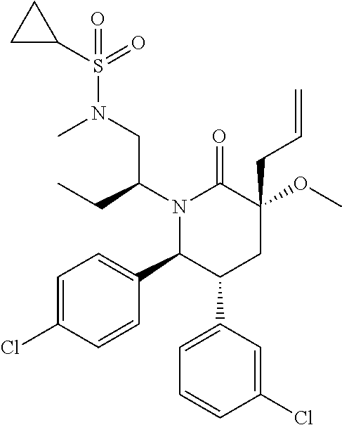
N1(C(CC)CN(S(C2CC2)(=O)=O)C)C(C2=CC=C(Cl)C=C2)C(C2=CC=CC(Cl)=C2)CC(OC)(CC=C)C1=O
